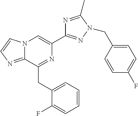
N12C(=NC=C1)C(CC1=CC=CC=C1F)=NC(C1=NN(CC3=CC=C(F)C=C3)C(C)=N1)=C2
